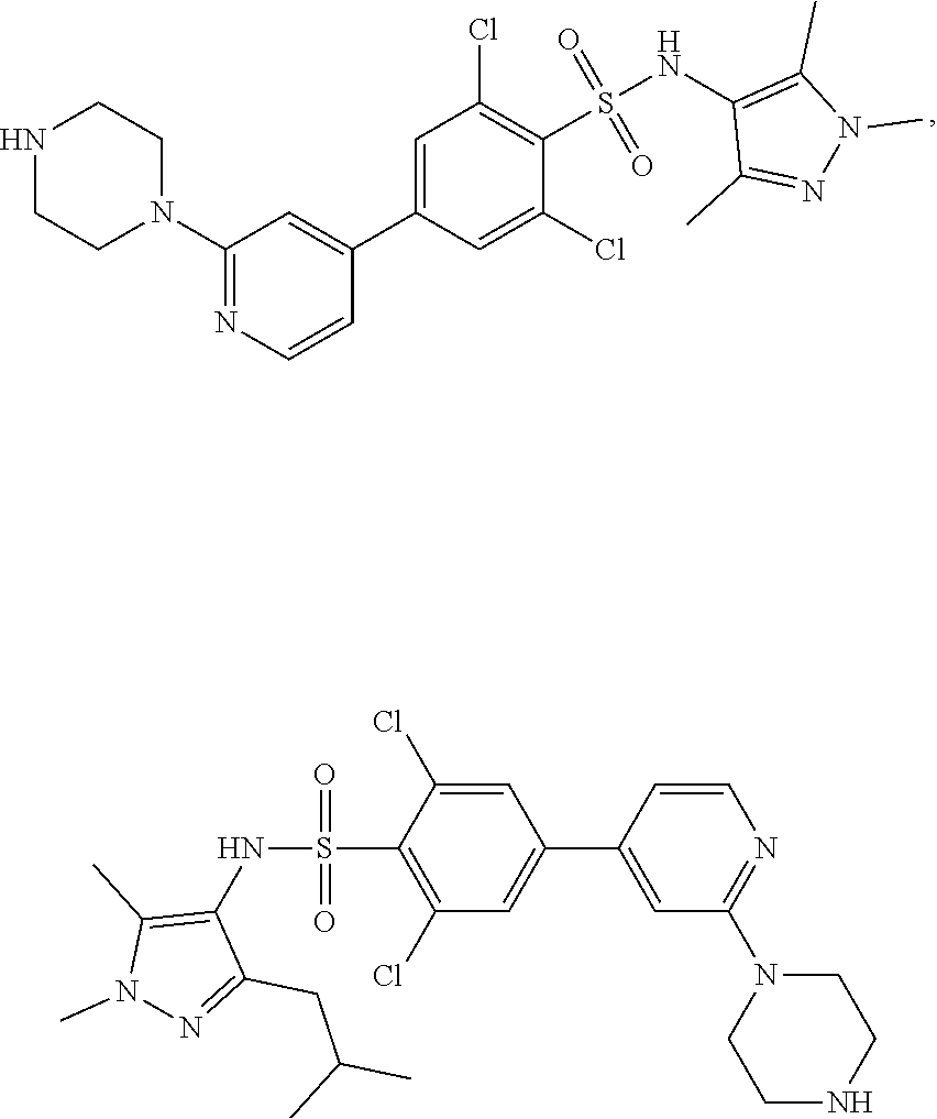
N1CCN(C2=NC=CC(C3=CC(Cl)=C(S(=O)(=O)NC4=C(C)N(C)N=C4C)C(Cl)=C3)=C2)CC1.C1=C(Cl)C(S(=O)(=O)NC2=C(C)N(C)N=C2CC(C)C)=C(Cl)C=C1C1=CC(N2CCNCC2)=NC=C1
